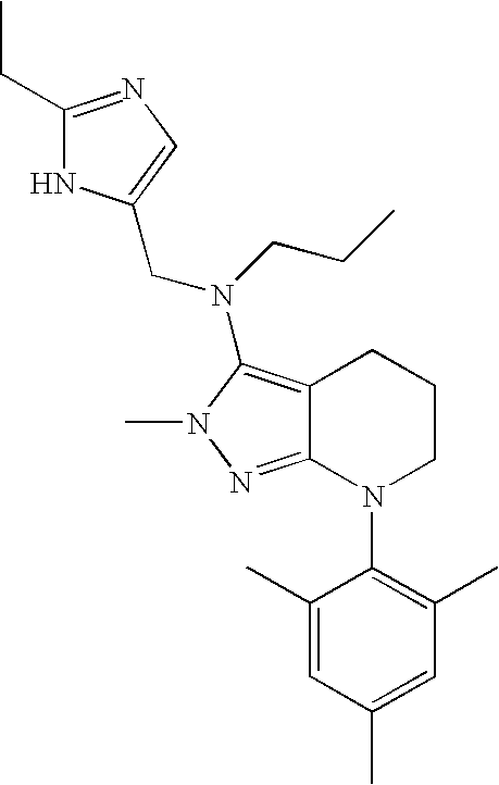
C12=NN(C)C(N(CCC)CC3=CN=C(CC)N3)=C1CCCN2C1=C(C)C=C(C)C=C1C
